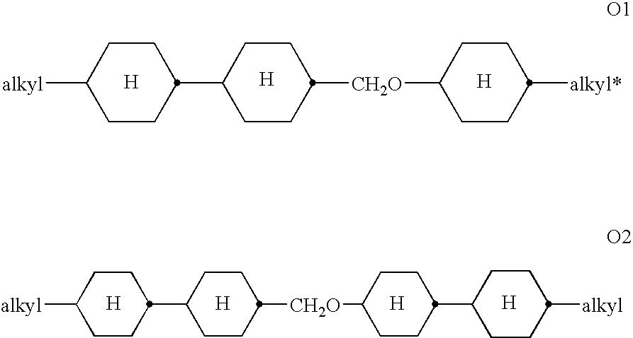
C1CC([alkyl])CCC1C1CCC([CH2O]C2CCC([alkyl*])CC2)CC1.[H].[H].[H].C1CC([alkyl])CCC1C1CCC([CH2O]C2CCC(C3CCC([alkyl])CC3)CC2)CC1.[H].[H].[H].[H]
